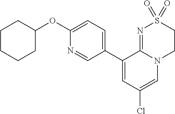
C1(OC2CCCCC2)=CC=C(C2=CC(Cl)=CN3C2=NS(=O)(=O)CC3)C=N1
